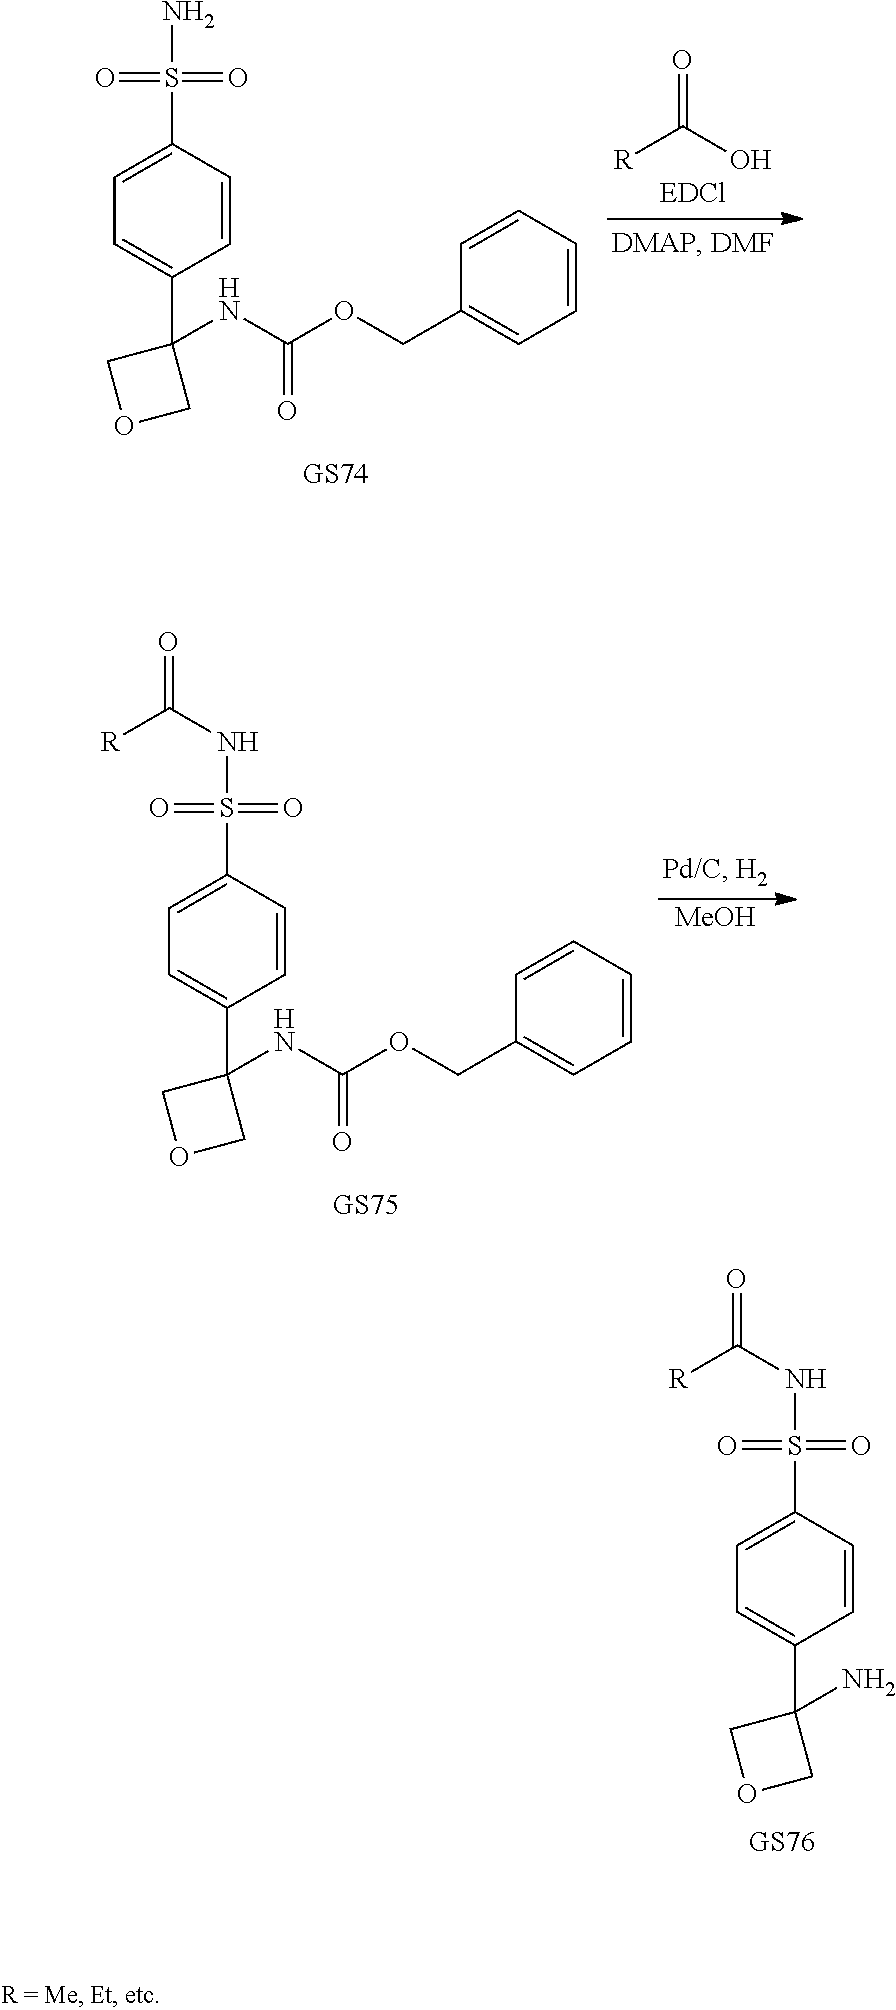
C1=CC(S(N)(=O)=O)=CC=C1C1(NC(OCC2=CC=CC=C2)=O)COC1.[R]C(O)=O.C1=CC(S(NC(=O)[R])(=O)=O)=CC=C1C1(NC(OCC2=CC=CC=C2)=O)COC1.[MeOH].C1=CC(S(NC(=O)[R])(=O)=O)=CC=C1C1(N)COC1
